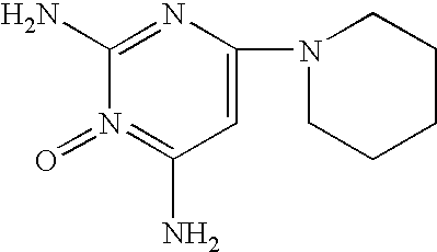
N1(=O)=C(N)C=C(N2CCCCC2)N=C1N
